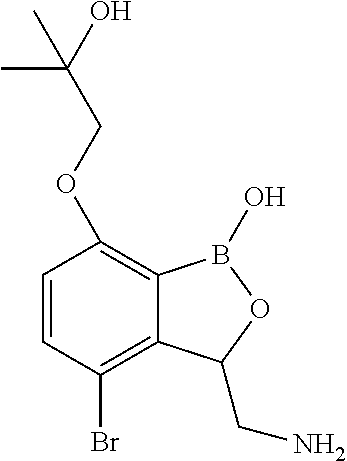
C1=CC(Br)=C2C(=C1OCC(O)(C)C)B(O)OC2CN
